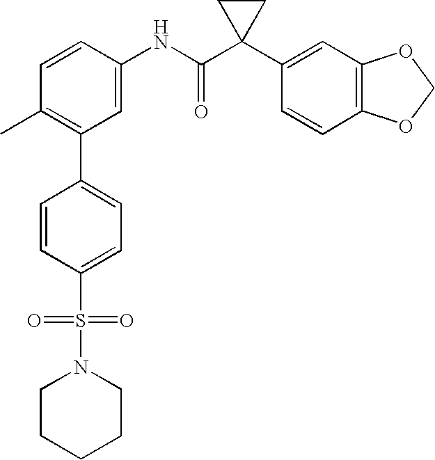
C1(C2=C(C)C=CC(NC(C3(C4=CC5=C(C=C4)OCO5)CC3)=O)=C2)=CC=C(S(N2CCCCC2)(=O)=O)C=C1
